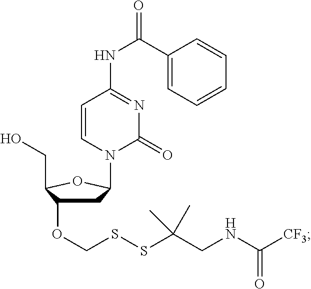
C1C(OCSSC(CNC([CF3])=O)(C)C)C(CO)OC1N1C(=O)N=C(NC(C2=CC=CC=C2)=O)C=C1
